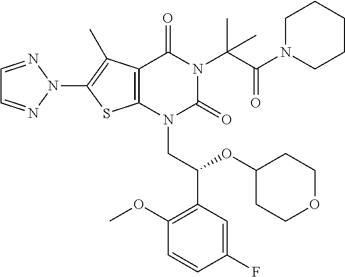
C12=C(N(CC(C3=C(OC)C=CC(F)=C3)OC3CCOCC3)C(=O)N(C(C(N3CCCCC3)=O)(C)C)C1=O)SC(N1N=CC=N1)=C2C
